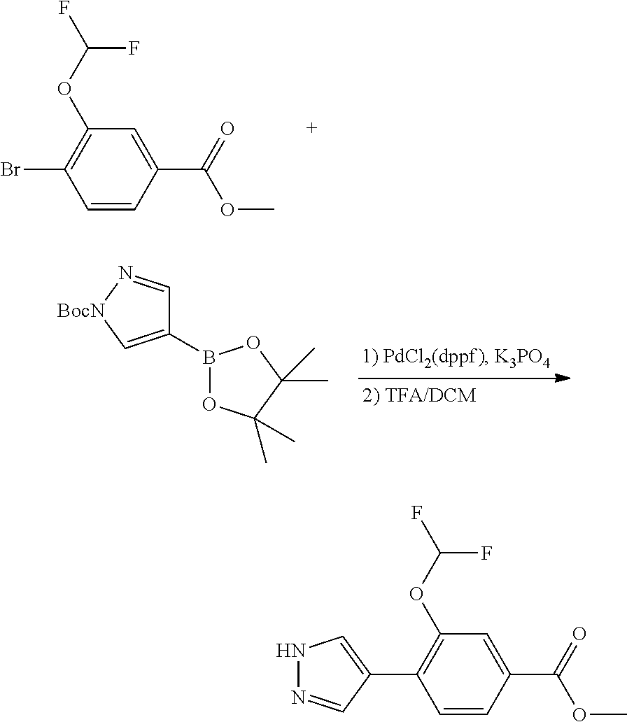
C1=CC(C(=O)OC)=CC(OC(F)F)=C1Br.C1(B2OC(C)(C)C(C)(C)O2)=C[BocN]N=C1.C1=CC(C(=O)OC)=CC(OC(F)F)=C1C1=CNN=C1
